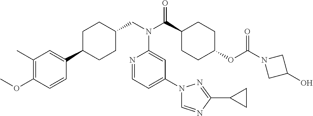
C1(C)=C(OC)C=CC(C2CCC(CN(C(C3CCC(OC(N4CC(O)C4)=O)CC3)=O)C3=CC(N4C=NC(C5CC5)=N4)=CC=N3)CC2)=C1
